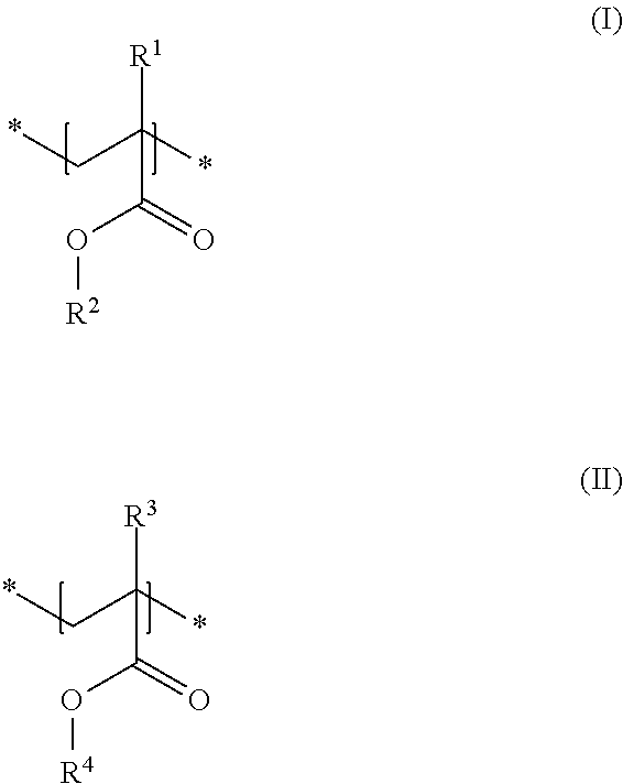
*CC(*)([R1])C(=O)O[R2].*CC(*)([R3])C(=O)O[R4]
